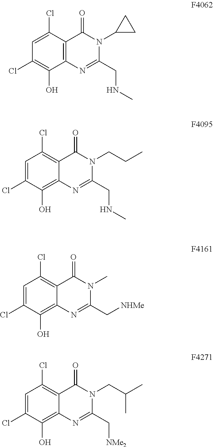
C12=C(C(Cl)=CC(Cl)=C1O)C(=O)N(C1CC1)C(CNC)=N2.C12=C(O)C(Cl)=CC(Cl)=C1C(=O)N(CCC)C(CNC)=N2.C12=C(O)C(Cl)=CC(Cl)=C1C(=O)N(C)C(C[NHMe])=N2.C12=C(O)C(Cl)=CC(Cl)=C1C(=O)N(CC(C)C)C(C[NMe2])=N2
